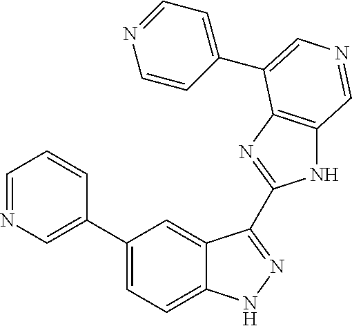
C1(C2=CN=CC=C2)=CC=C2C(=C1)C(C1=NC3=C(N1)C=NC=C3C1=CC=NC=C1)=NN2
